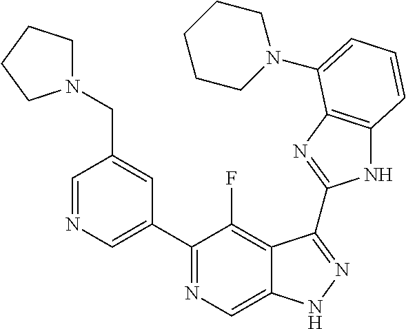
C1=NC=C(C2=NC=C3C(=C2F)C(C2=NC4=C(N2)C=CC=C4N2CCCCC2)=NN3)C=C1CN1CCCC1
